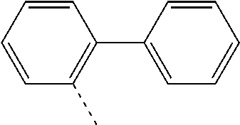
C1=CC=CC(C)=C1C1=CC=CC=C1
